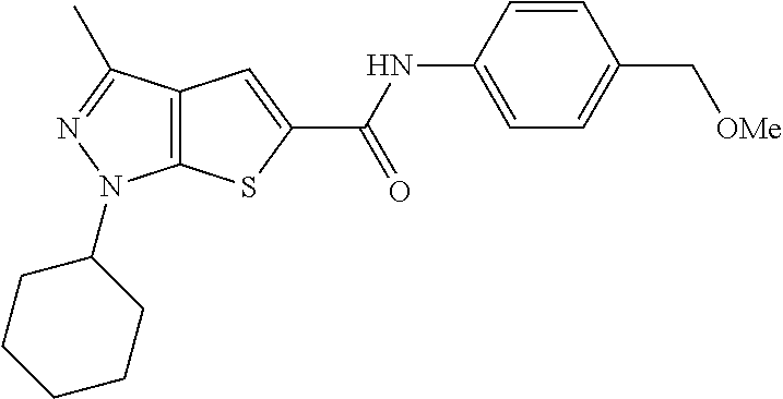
C12=C(C(C)=NN1C1CCCCC1)C=C(C(NC1=CC=C(C[OMe])C=C1)=O)S2
